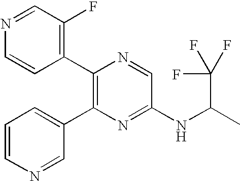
C1(C2=C(C3=CC=CN=C3)N=C(NC(C)C(F)(F)F)C=N2)=C(F)C=NC=C1
